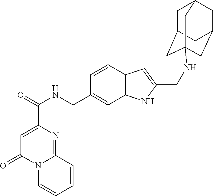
C1=C(C(=O)NCC2=CC3=C(C=C2)C=C(CNC24CC5CC(CC(C2)C5)C4)N3)N=C2N(C1=O)C=CC=C2
